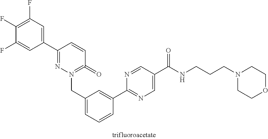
C1(C2=NN(CC3=CC=CC(C4=NC=C(C(NCCCN5CCOCC5)=O)C=N4)=C3)=C(=O)C=C2)=CC(F)=C(F)C(F)=C1
